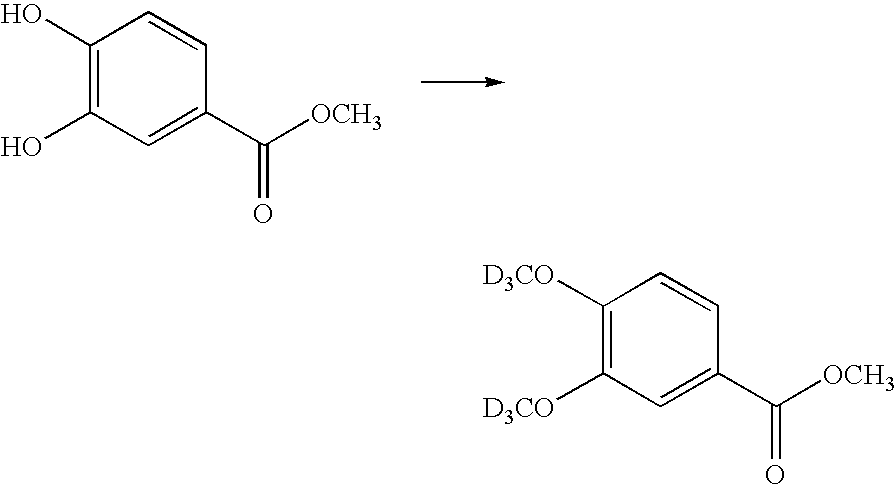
C1(O)=C(O)C=C(C([OCH3])=O)C=C1.C1([D3CO])=C([D3CO])C=C(C([OCH3])=O)C=C1
